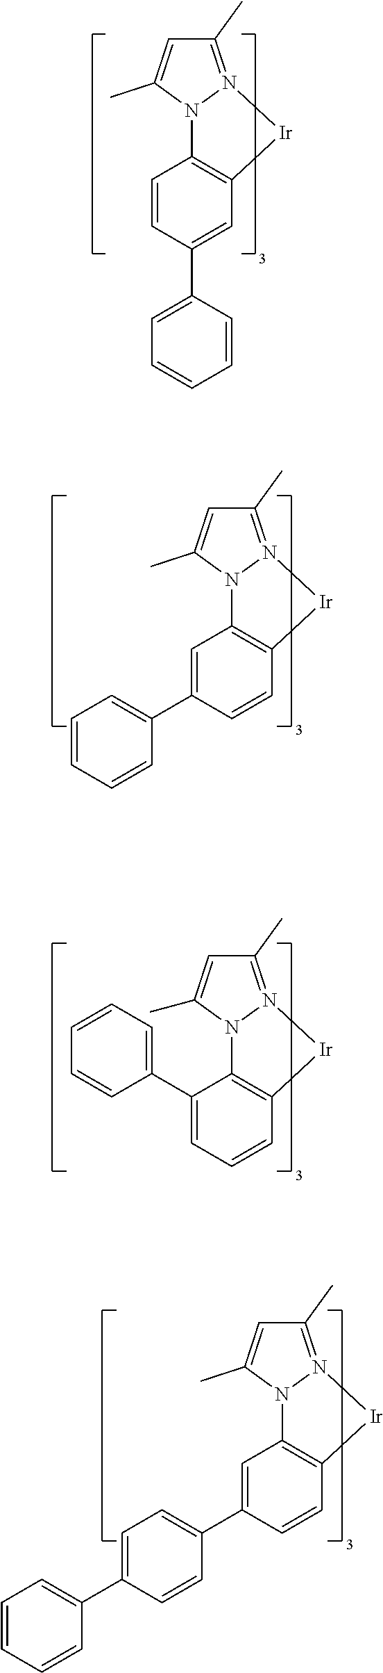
C1=C(C2=CC=CC=C2)C=CC2=C1N1N(=C(C)C=C1C)[Ir]2.C1(C2=CC=CC=C2)=CC=CC2=C1N1N(=C(C)C=C1C)[Ir]2.C1=CC(C2=CC=CC=C2)=CC2=C1N1N(=C(C)C=C1C)[Ir]2.C1=C(C2=CC=C(C3=CC=CC=C3)C=C2)C=CC2=C1N1N(=C(C)C=C1C)[Ir]2
